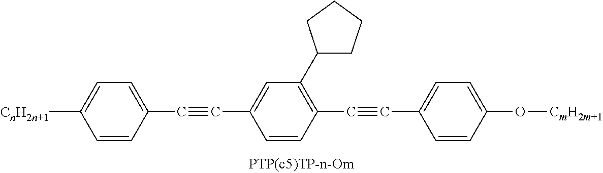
[CnH2n+1]C1=CC=C(C#CC2=CC(C3CCCC3)=C(C#CC3=CC=C(O[CmH2m+1])C=C3)C=C2)C=C1
